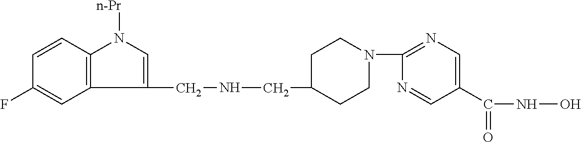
C1(CNCC2CCN(C3=NC=C(C(NO)=O)C=N3)CC2)=CN([n-Pr])C2=C1C=C(F)C=C2
